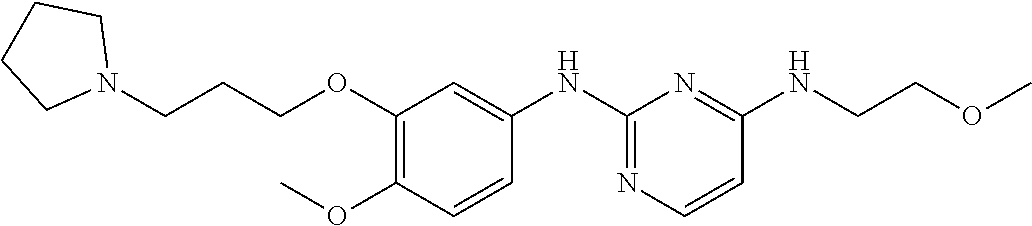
C1(NCCOC)=NC(NC2=CC(OCCCN3CCCC3)=C(OC)C=C2)=NC=C1
